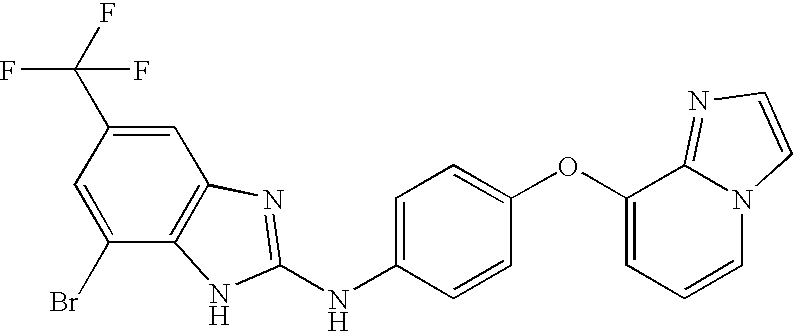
C1(C(F)(F)F)=CC2=C(C(Br)=C1)NC(NC1=CC=C(OC3=CC=CN4C3=NC=C4)C=C1)=N2
